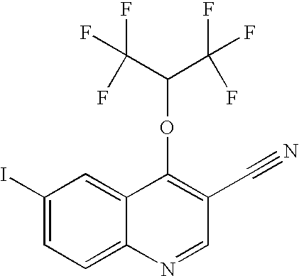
C1(I)=CC=C2C(=C1)C(OC(C(F)(F)F)C(F)(F)F)=C(C#N)C=N2
